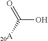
C(O)([20A])=O
